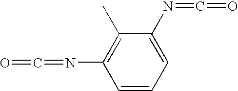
C1=CC=C(N=C=O)C(C)=C1N=C=O
